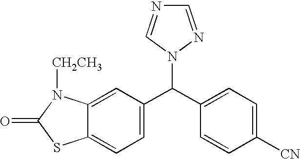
C1(C(C2=CC=C([CN])C=C2)N2N=CN=C2)=CC=C2C(=C1)N([CH2CH3])C(=O)S2
